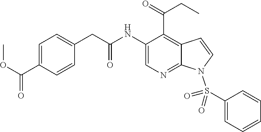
C1(NC(CC2=CC=C(C(OC)=O)C=C2)=O)=CN=C2C(=C1C(=O)CC)C=CN2S(C1=CC=CC=C1)(=O)=O
